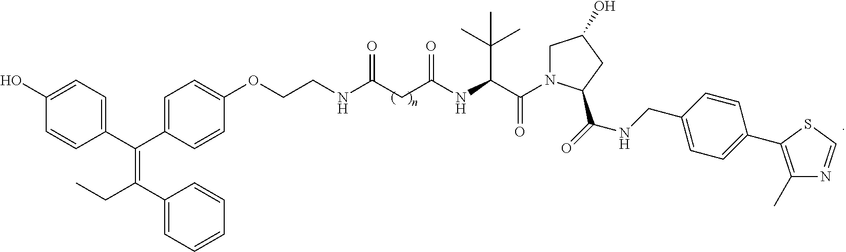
C1=CC(C(C2=CC=C(OCCNC(CC(NC(C(N3CC(O)CC3C(=O)NCC3=CC=C(C4=C(C)N=CS4)C=C3)=O)C(C)(C)C)=O)=O)C=C2)=C(CC)C2=CC=CC=C2)=CC=C1O
